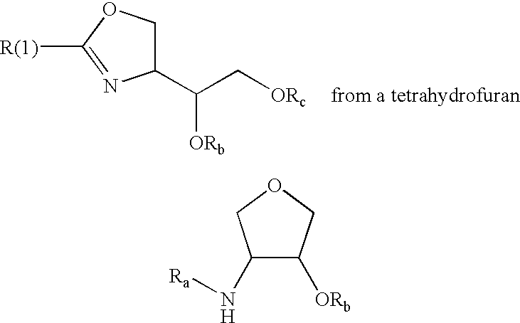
C1C(C([ORb])C[ORc])N=C([R(1)])O1.[from a tetrahydrofuran].C1(N[Ra])C([ORb])COC1.[H]
